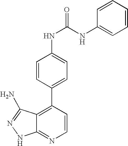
C1=CC(C2=CC=C(NC(=O)NC3=CC=CC=C3)C=C2)=C2C(=N1)NN=C2N
